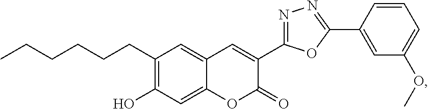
CCCCCCC1=C(O)C=C2C(=C1)C=C(C1=NN=C(C3=CC(OC)=CC=C3)O1)C(=O)O2
